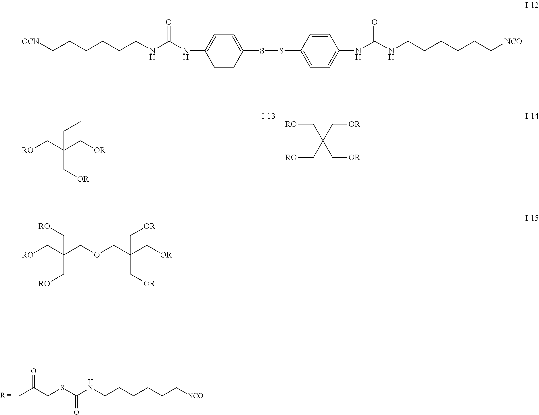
CC(CSC(NCCCCCC[NCO])=O)=O.[OCN]CCCCCCNC(=O)NC1=CC=C(SSC2=CC=C(NC(NCCCCCC[NCO])=O)C=C2)C=C1.[RO]CC(C[OR])(C[OR])CC.C([RO])C(C[RO])(C[OR])C[OR].[RO]CC(COCC(C[OR])(C[OR])C[OR])(C[RO])C[RO]
